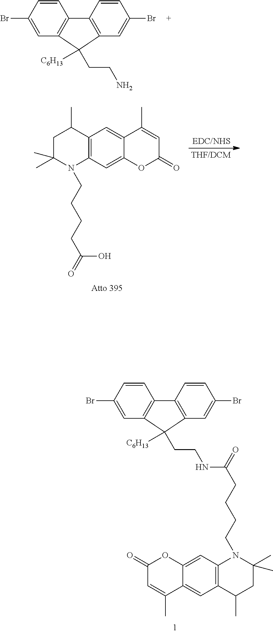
C1=CC(Br)=CC2=C1C1=C(C2([C6H13])CCN)C=C(Br)C=C1.C12=C(C=C3C(=C1)C(C)=CC(=O)O3)N(CCCCC(NCCC1([C6H13])C3=C(C=CC(Br)=C3)C3=C1C=C(Br)C=C3)=O)C(C)(C)CC2C.C12=C(C=C3C(=C1)C(C)=CC(=O)O3)N(CCCCC(O)=O)C(C)(C)CC2C
